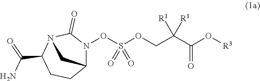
O(S(OCC(C(O[R3])=O)([R1])[R1])(=O)=O)N1C2CCC(C(N)=O)N(C2)C1=O
